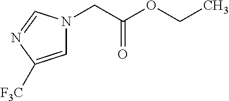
C1=C([F3C])N=CN1CC(OCC)=O
